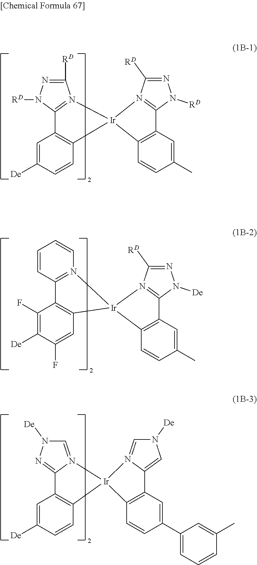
C1=C([De])C=CC2=C1C1=N(C([RD])=NN1[RD])[Ir]21C2=C(C=C(C)C=C2)C2=N1C([RD])=NN2[RD].C1(F)=C([De])C(F)=CC2=C1C1=N([Ir]23C2=C(C=C(C)C=C2)C2=N3C([RD])=NN2[De])C=CC=C1.C1=C([De])C=CC2=C1C1=NN([De])C=N1[Ir]21C2=C(C=C(C3=CC=CC(C)=C3)C=C2)C2=CN([De])C=N21
